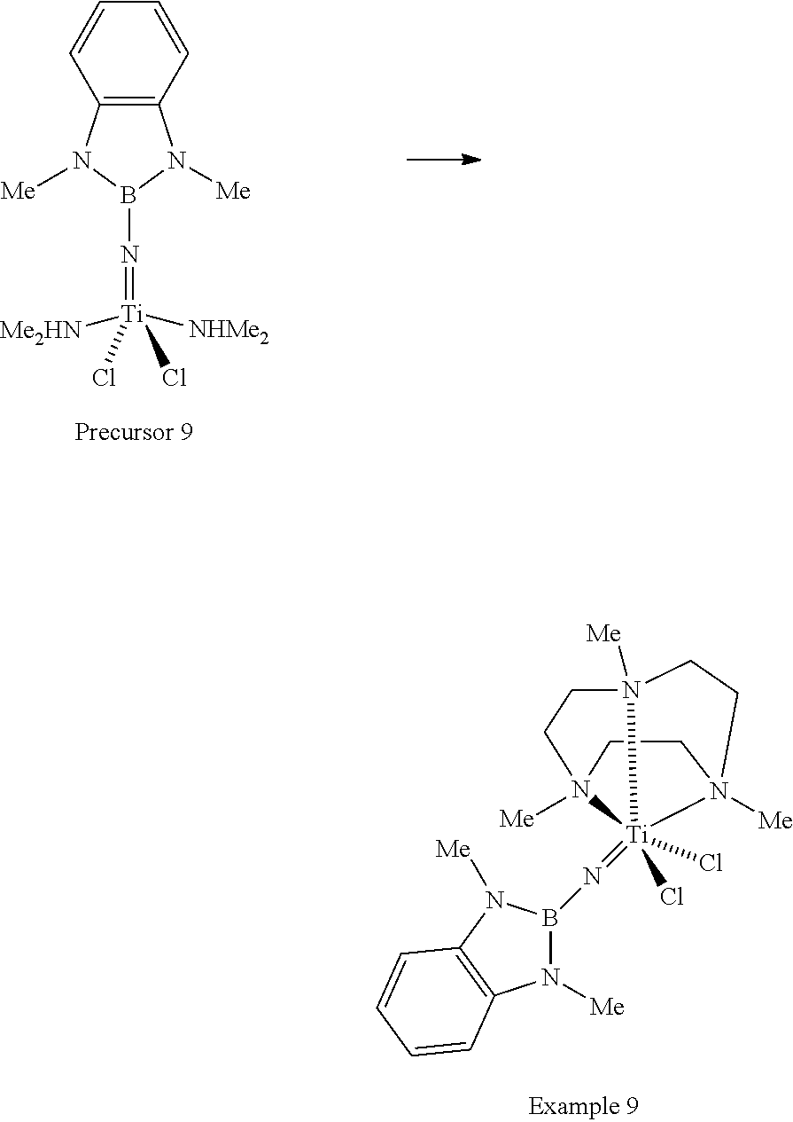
C12=C(N([Me])B(N=[Ti]([NHMe2])([Me2HN])(Cl)Cl)N1[Me])C=CC=C2.N1([Me])B(N=[Ti]23(Cl)(Cl)N4([Me])CCN2([Me])CCN3([Me])CC4)N([Me])C2=C1C=CC=C2
